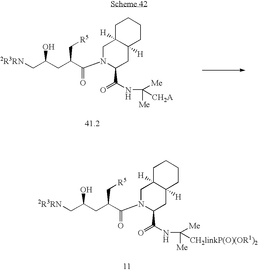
N1(C(C(CC(C[2R3RN])O)C[R5])=O)C(C(=O)NC([Me])([CH2linkP(O)(OR1)2])[Me])CC2([H])C([H])(C1)CCCC2.N1(C(C(CC(C[2R3RN])O)C[R5])=O)C(C(=O)NC([Me])([CH2A])[Me])CC2([H])C([H])(C1)CCCC2
